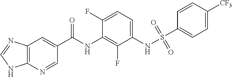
C12=C(N=CC(C(NC3=C(F)C(NS(=O)(=O)C4=CC=C([CF3])C=C4)=CC=C3F)=O)=C1)NC=N2
